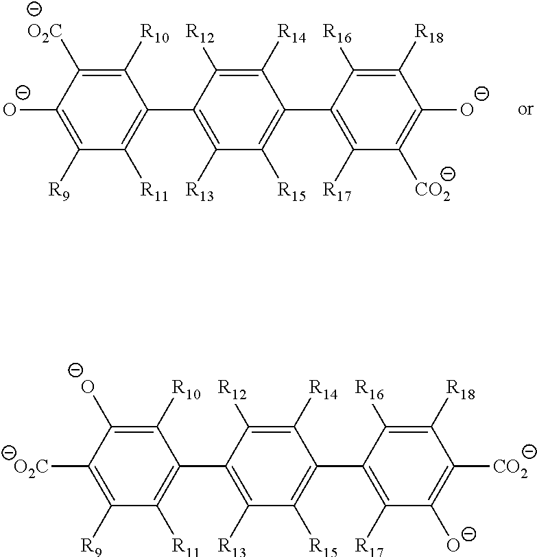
C1([R10])=C([O2C])C([O-])=C([R9])C([R11])=C1C1=C([R13])C([R15])=C(C2=C([R17])C([CO2])=C([O-])C([R18])=C2[R16])C([R14])=C1[R12].C1([R10])=C([O-])C([O2C])=C([R9])C([R11])=C1C1=C([R13])C([R15])=C(C2=C([R17])C([O-])=C([CO2])C([R18])=C2[R16])C([R14])=C1[R12]
